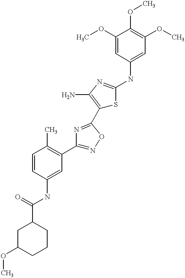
C1(C(=O)NC2=CC(C3=NOC(C4=C(N)N=C(NC5=CC(OC)=C(OC)C(OC)=C5)S4)=N3)=C(C)C=C2)CC(OC)CCC1
